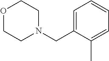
O1CCN(CC2=CC=CC=C2C)CC1
